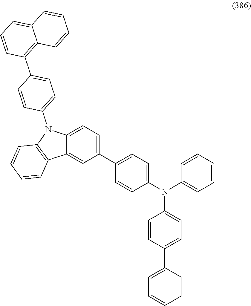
C1(C2=CC=C(N(C3=CC=CC=C3)C3=CC=C(C4=CC=CC=C4)C=C3)C=C2)=CC=C2C(=C1)C1=C(N2C2=CC=C(C3=C4C(=CC=C3)C=CC=C4)C=C2)C=CC=C1
